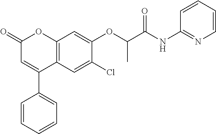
C12=C(C=C(Cl)C(OC(C(NC3=NC=CC=C3)=O)C)=C1)C(C1=CC=CC=C1)=CC(=O)O2
